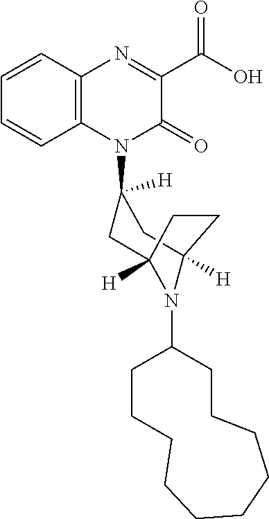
C1=CC=CC2=C1N=C(C(O)=O)C(=O)N2C1([H])CC2([H])N(C3CCCCCCCCCC3)C([H])(C1)CC2
